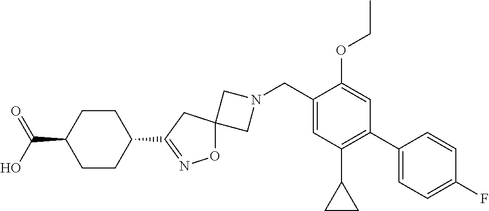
C1N(CC2=CC(C3CC3)=C(C3=CC=C(F)C=C3)C=C2OCC)CC12ON=C(C1CCC(C(=O)O)CC1)C2
